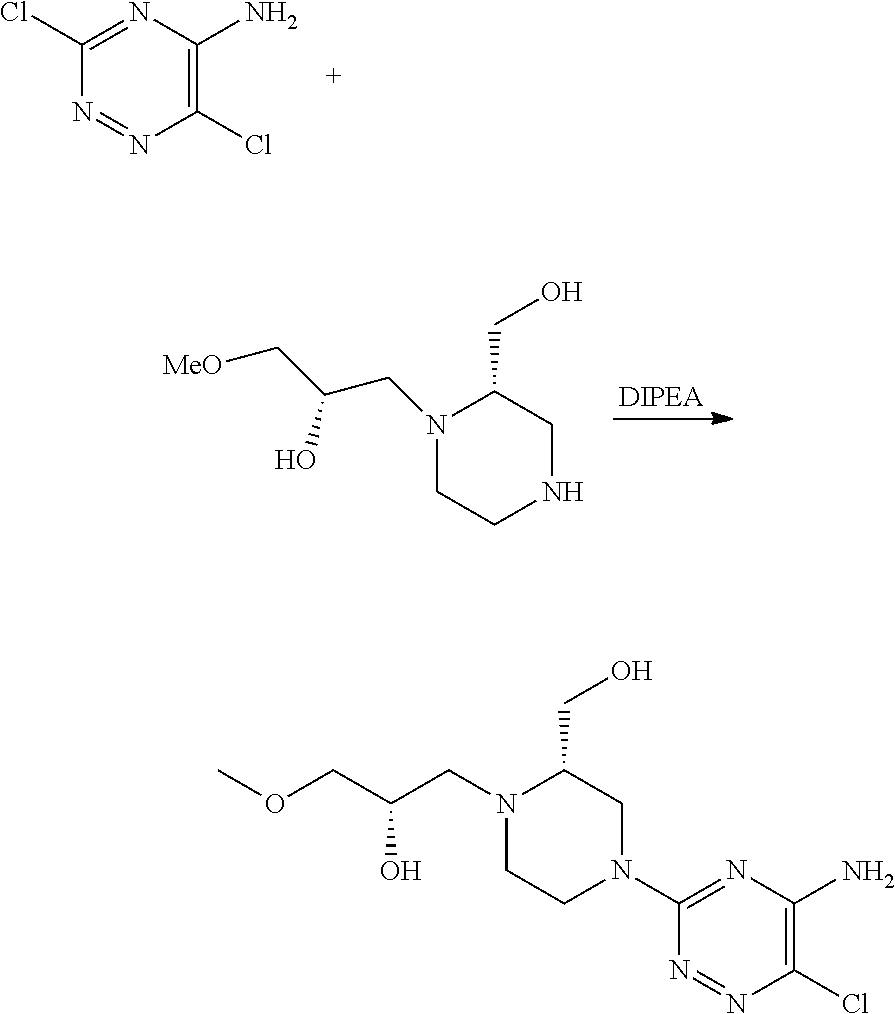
N1=NC(Cl)=C(N)N=C1Cl.[DIPEA].N1(CC(C[MeO])O)CCNCC1CO.N1=NC(Cl)=C(N)N=C1N1CC(CO)N(CC(COC)O)CC1
